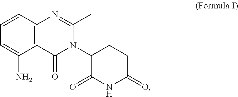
C12=C(C=CC=C1N)N=C(C)N(C1CCC(=O)NC1=O)C2=O
